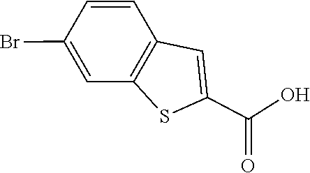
C12=C(C=CC(Br)=C1)C=C(C(=O)O)S2
